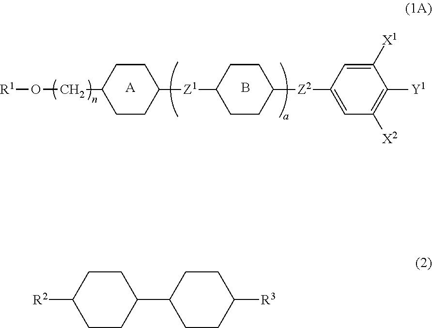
[R1]OCC1CCC([Z1]C2CCC([Z2]C3=CC([X2])=C([Y1])C([X1])=C3)CC2)CC1.[A].B.C1CC([R2])CCC1C1CCC([R3])CC1
